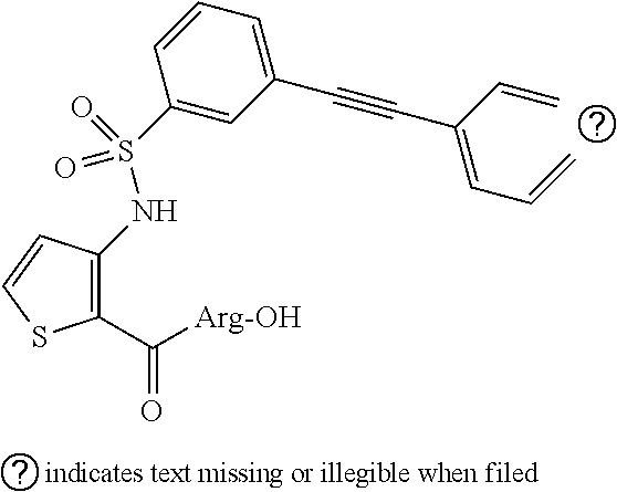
C1(C([Arg-OH])=O)=C(NS(=O)(=O)C2=CC(C#CC(=CC=C)C=C)=CC=C2)C=CS1
